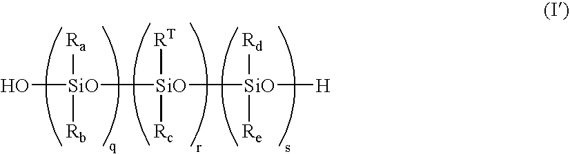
O[SiO]([Ra])([Rb])[SiO]([SiO]([H])([Rd])[Re])([RT])[Rc]
